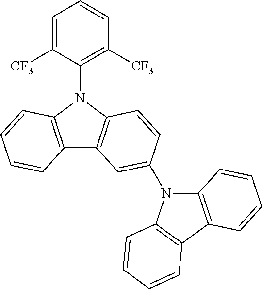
C1([CF3])=CC=CC([CF3])=C1N1C2=C(C3=C1C=CC=C3)C=C(N1C3=C(C4=C1C=CC=C4)C=CC=C3)C=C2
